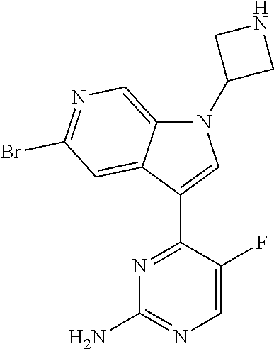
C12=CN=C(Br)C=C1C(C1=NC(N)=NC=C1F)=CN2C1CNC1
